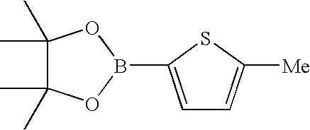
C1=C([Me])SC(B2OC(C)(C)C(C)(C)O2)=C1
